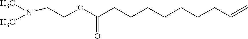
C(OC(CCCCCCCC=C)=O)CN(C)C
